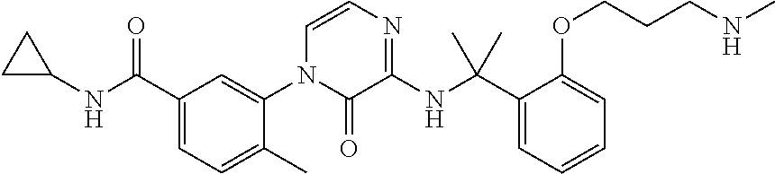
C1(C(NC2CC2)=O)=CC=C(C)C(N2C(=O)C(NC(C3=CC=CC=C3OCCCNC)(C)C)=NC=C2)=C1
